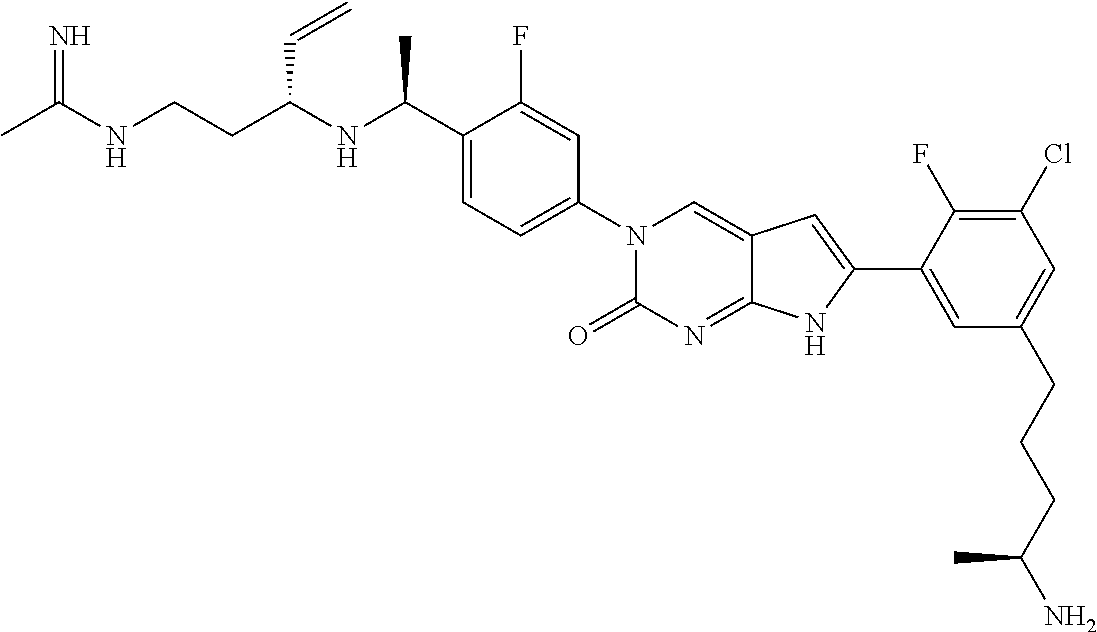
CC(NCCC(NC(C1=CC=C(N2C(=O)N=C3C(=C2)C=C(C2=CC(CCCC(N)C)=CC(Cl)=C2F)N3)C=C1F)C)C=C)=N
